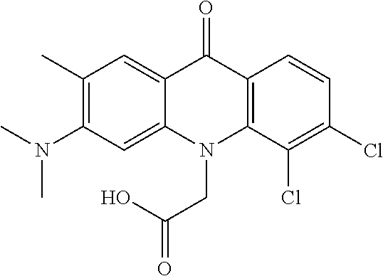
C12=CC(C)=C(N(C)C)C=C1N(CC(O)=O)C1=C(C2=O)C=CC(Cl)=C1Cl
